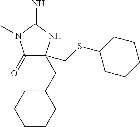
C1(=O)C(CSC2CCCCC2)(CC2CCCCC2)NC(=N)N1C
